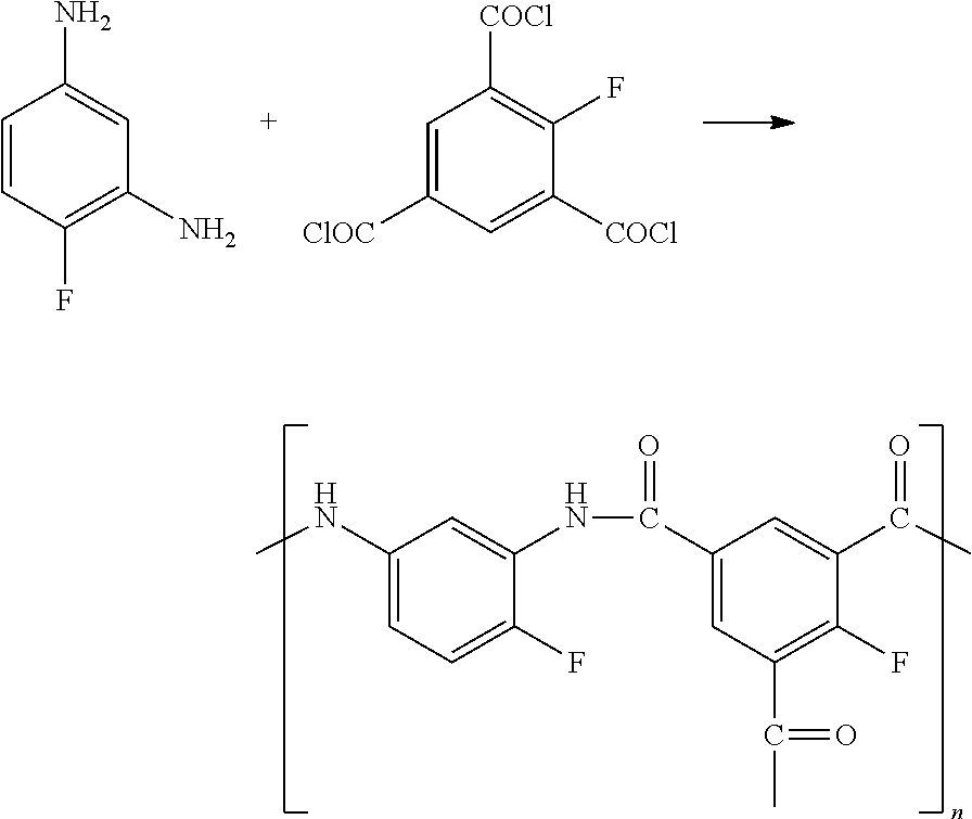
C1=CC(F)=C(N)C=C1N.C1=C([ClOC])C=C([COCl])C(F)=C1[COCl].C1(NC)=CC=C(F)C(NC(C2=CC(C(C)=O)=C(F)C(C(C)=O)=C2)=O)=C1
